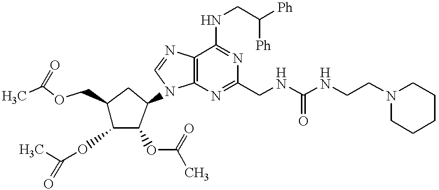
C12=C(N=CN1C1C(OC(C)=O)C(OC(=O)C)C(COC(C)=O)C1)C(NCC([Ph])[Ph])=NC(CNC(NCCN1CCCCC1)=O)=N2
